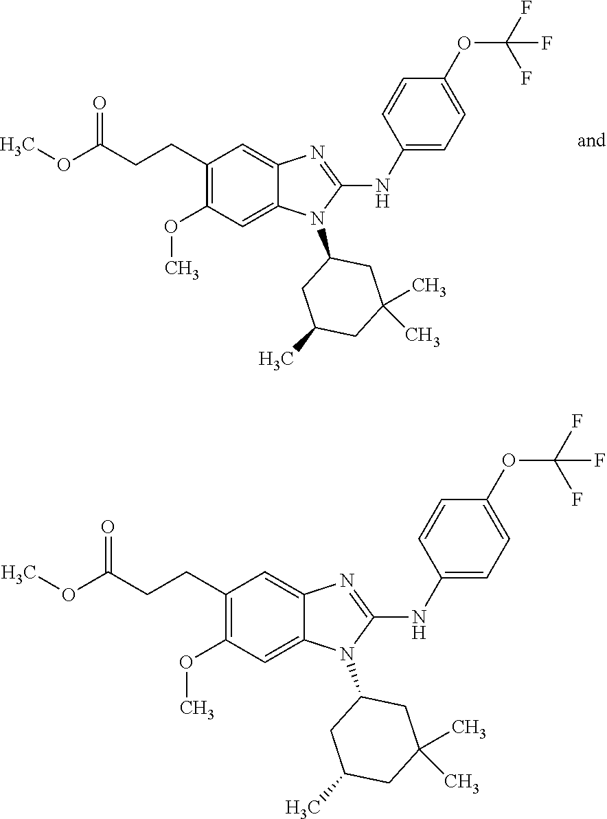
COC(CCC1=C(OC)C=C2C(=C1)N=C(NC1=CC=C(OC(F)(F)F)C=C1)N2C1CC(C)CC(C)(C)C1)=O.COC(CCC1=C(OC)C=C2C(=C1)N=C(NC1=CC=C(OC(F)(F)F)C=C1)N2C1CC(C)CC(C)(C)C1)=O
